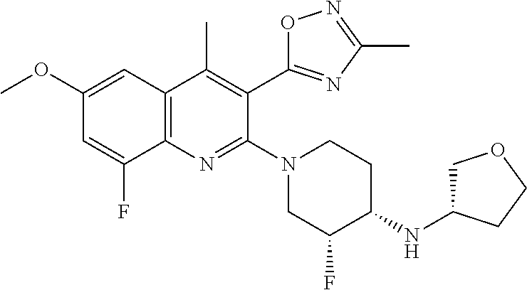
C1(OC)=CC2=C(C(F)=C1)N=C(N1CCC(NC3COCC3)C(F)C1)C(C1=NC(C)=NO1)=C2C
